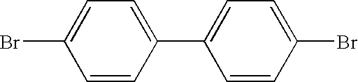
C1=C(Br)C=CC(C2=CC=C(Br)C=C2)=C1
